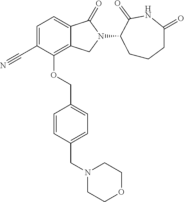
C1=C(C#N)C(OCC2=CC=C(CN3CCOCC3)C=C2)=C2C(=C1)C(=O)N(C1CCCC(=O)NC1=O)C2
